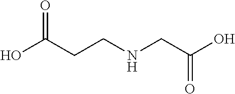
O=C(CCNCC(O)=O)O
